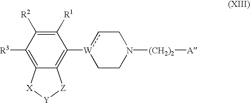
C1([R1])=C([R2])C([R3])=C2C(=C1[W]1cCN([(CH2)2][A])CC1)[Z][Y][X]2
